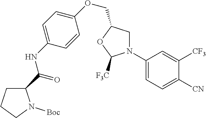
C1(OCC2CN(C3=CC=C([CN])C([CF3])=C3)C([F3C])O2)=CC=C(NC(=O)C2CCCN2[Boc])C=C1
